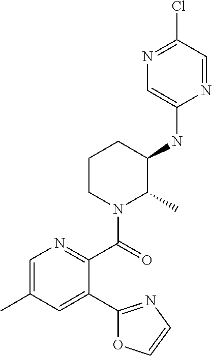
C1=C(C)C=C(C2=NC=CO2)C(C(=O)N2C(C)C(NC3=CN=C(Cl)C=N3)CCC2)=N1
